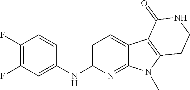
C1(NC2=CC=C3C(=N2)N(C)C2=C3C(=O)NCC2)=CC(F)=C(F)C=C1
